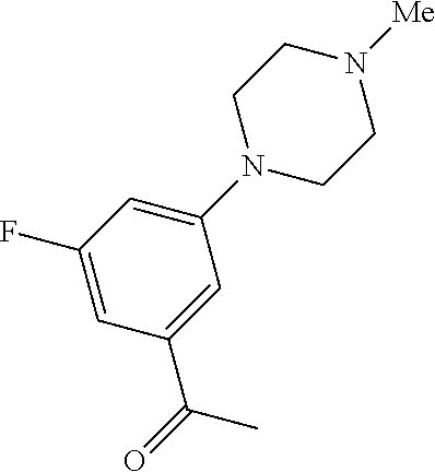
C1(F)=CC(C(=O)C)=CC(N2CCN([Me])CC2)=C1
